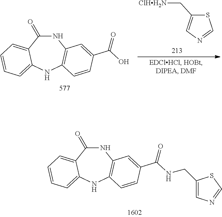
C1(C[ClHH2N])=CN=CS1.C1(=O)NC2=C(NC3=CC=CC=C13)C=CC(C(O)=O)=C2.C1(=O)NC2=C(NC3=CC=CC=C13)C=CC(C(NCC1=CN=CS1)=O)=C2
